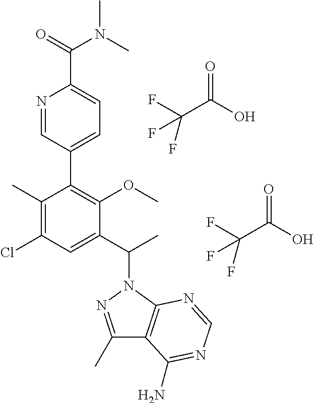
C1(C)=C(Cl)C=C(C(C)N2N=C(C)C3=C2N=CN=C3N)C(OC)=C1C1=CC=C(C(=O)N(C)C)N=C1.C(C(O)=O)(F)(F)F.C(C(O)=O)(F)(F)F
